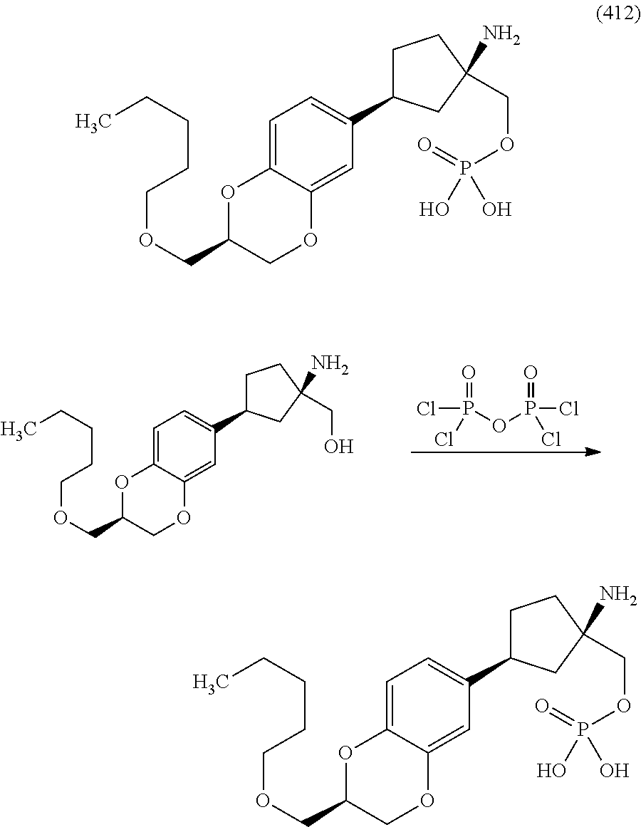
C(OCC1COC2=CC(C3CCC(COP(=O)(O)O)(N)C3)=CC=C2O1)CCCC.C(OCC1COC2=CC(C3CCC(COP(=O)(O)O)(N)C3)=CC=C2O1)CCCC.C(OCC1COC2=CC(C3CCC(CO)(N)C3)=CC=C2O1)CCCC.ClP(=O)(Cl)OP(=O)(Cl)Cl
